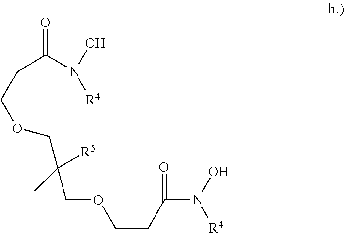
C(C(COCCC(N(O)[R4])=O)([R5])C)OCCC(=O)N(O)[R4]
